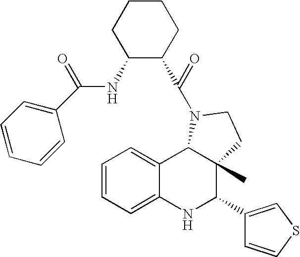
C12=CC=CC=C1NC(C1=CSC=C1)C1(C)C2N(C(=O)C2CCCCC2NC(=O)C2=CC=CC=C2)CC1
